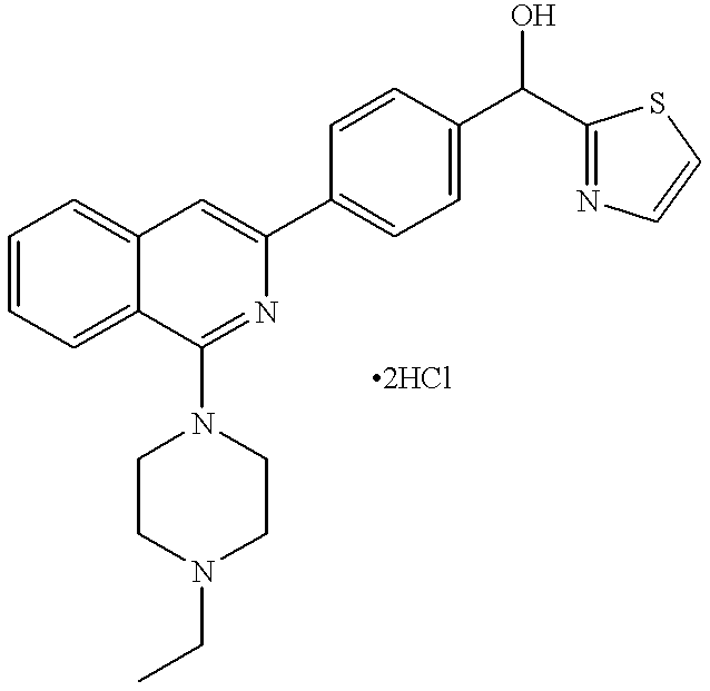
C1=CC=C2C(=C1)C=C(C1=CC=C(C(C3=NC=CS3)O)C=C1)N=C2N1CCN(CC)CC1
